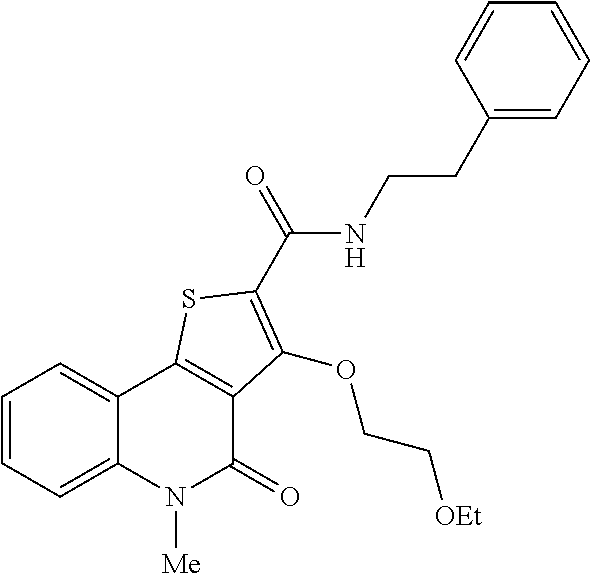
C1=CC=C2C(=C1)C1=C(C(=O)N2[Me])C(OCC[OEt])=C(C(=O)NCCC2=CC=CC=C2)S1
